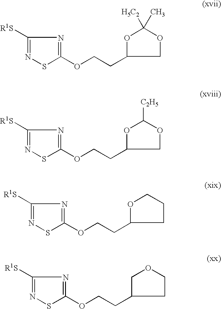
N1=C([R1S])N=C(OCCC2OC([H5C2])(C)OC2)S1.N1=C([R1S])N=C(OCCC2OC([C2H5])OC2)S1.N1=C([R1S])N=C(OCCC2OCCC2)S1.N1=C([R1S])N=C(OCCC2COCC2)S1
